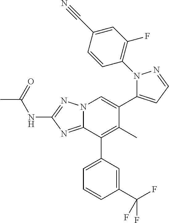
CC(NC1=NN2C(=N1)C(C1=CC=CC(C(F)(F)F)=C1)=C(C)C(C1=CC=NN1C1=C(F)C=C(C#N)C=C1)=C2)=O
